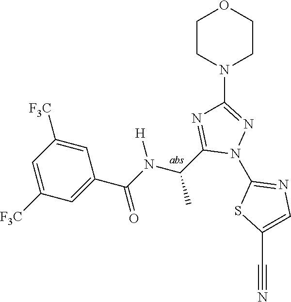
C1(N2N=C(N3CCOCC3)N=C2C(C)N([H])C(=O)C2=CC([F3C])=CC([F3C])=C2)=NC=C(C#N)S1
